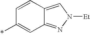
*C1=CC2=NN([Et])C=C2C=C1
